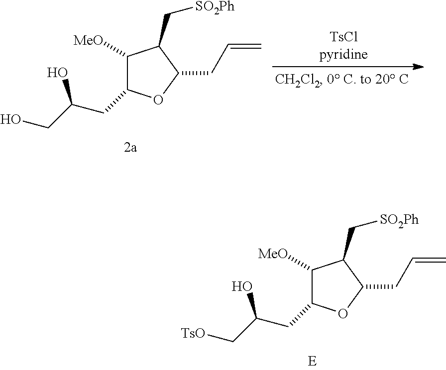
C1([MeO])C(CC(CO)O)OC(CC=C)C1C[SO2Ph].C1([MeO])C(CC(C[TsO])O)OC(CC=C)C1C[SO2Ph]
